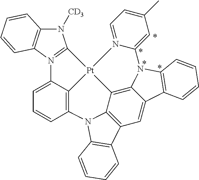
C1=C2C3=C(C=C1)N1C4=C(C=C5C6=C4[Pt]3(C3=N2C2=C(N3[CD3])C=CC=C2)N2=CC=C(C)C=C2N6C2=C5C=CC=C2)C2=C1C=CC=C2
